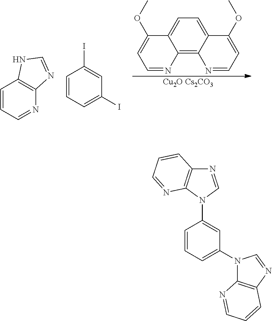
C1=C2C(=C3C(=C1)C(OC)=CC=N3)N=CC=C2OC.[Cu2O Cs2CO3].C1=CC=C(I)C=C1I.C1=CC=NC2=C1NC=N2.C1=CC=C(N2C3=C(N=C2)C=CC=N3)C=C1N1C2=C(N=C1)C=CC=N2
